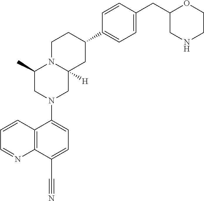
C1=CC2=C(N=C1)C(C#N)=CC=C2N1CC2([H])N(C(C)C1)CCC(C1=CC=C(CC3CNCCO3)C=C1)C2
